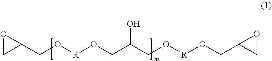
C1(CO[R]OCC(CO[R]OCC2CO2)O)OC1
